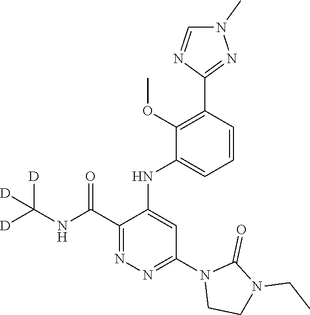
C1(C(NC([D])([D])[D])=O)=NN=C(N2CCN(CC)C2=O)C=C1NC1=CC=CC(C2=NN(C)C=N2)=C1OC
